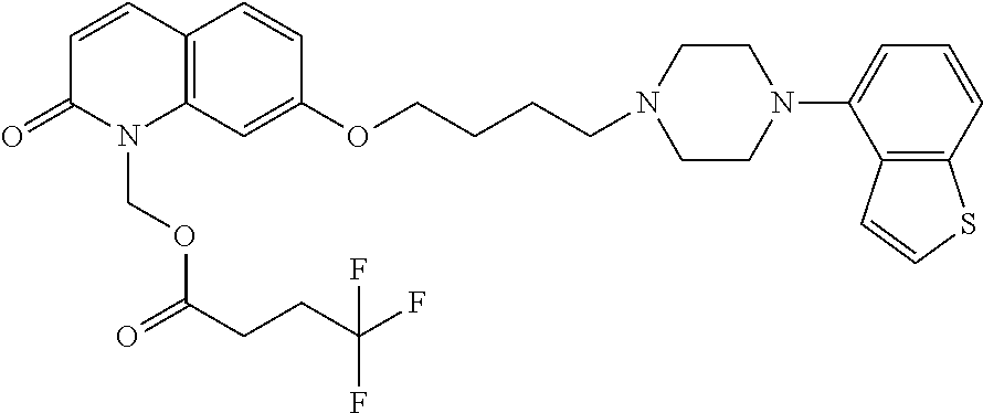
C12=C(C=C(OCCCCN3CCN(C4=CC=CC5=C4C=CS5)CC3)C=C1)N(COC(=O)CCC(F)(F)F)C(=O)C=C2
